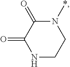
N1CCN(*)C(=O)C1=O
